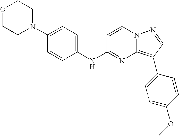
C1(N2CCOCC2)=CC=C(NC2=NC3=C(C4=CC=C(OC)C=C4)C=NN3C=C2)C=C1
